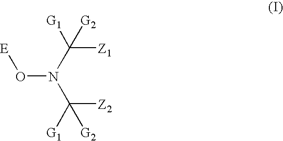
C(N(C([Z2])([G1])[G2])O[E])([Z1])([G1])[G2]
